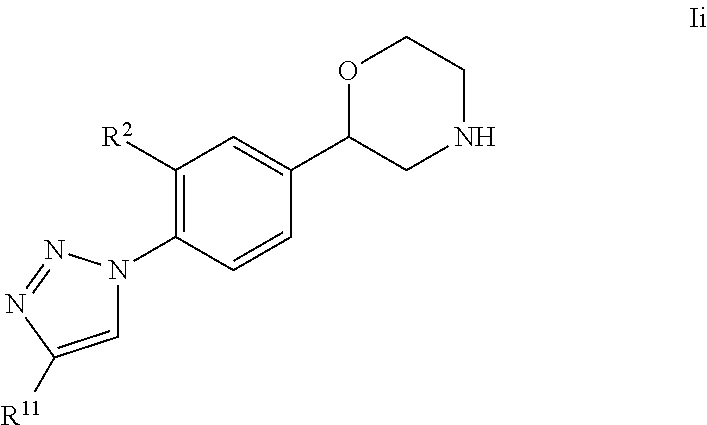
C1([R2])=C(N2C=C([R11])N=N2)C=CC(C2CNCCO2)=C1
